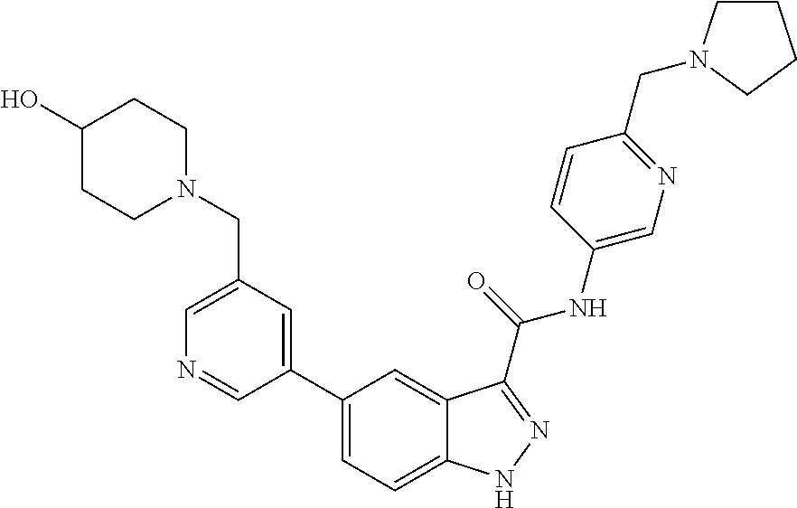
C1(CN2CCC(O)CC2)=CN=CC(C2=CC=C3C(=C2)C(C(NC2=CN=C(CN4CCCC4)C=C2)=O)=NN3)=C1
